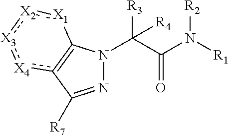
C(C(N([R1])[R2])=O)([R3])([R4])N1N=C([R7])c2[X4]:[X3]:[X2]:[X1]C=21
